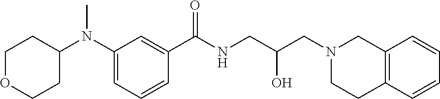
C1OCCC(N(C2=CC=CC(C(NCC(O)CN3CCC4=C(C3)C=CC=C4)=O)=C2)C)C1
